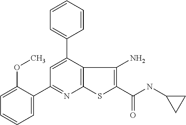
C1(C2=NC3=C(C(C4=CC=CC=C4)=C2)C(N)=C(C(NC2CC2)=O)S3)=CC=CC=C1OC
